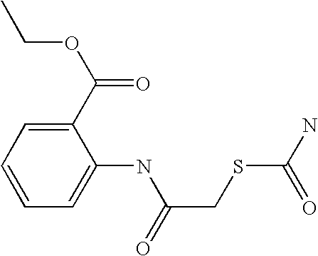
C1=C(NC(CSC(N)=O)=O)C(C(=O)OCC)=CC=C1
